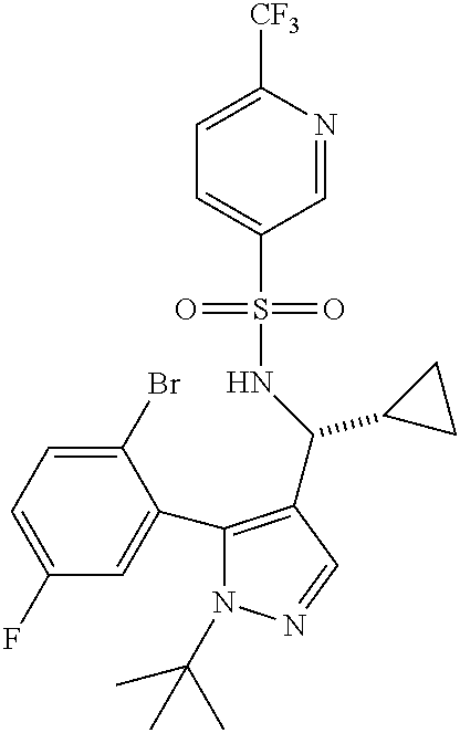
C1(C2=CC(F)=CC=C2Br)=C(C(C2CC2)NS(=O)(=O)C2=CC=C([CF3])N=C2)C=NN1C(C)(C)C
